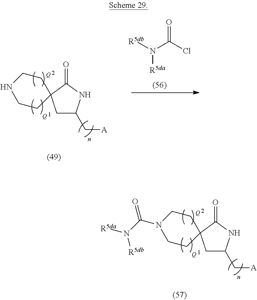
C1C(C[A])NC(=O)C12CCN(C(N([R5da])[R5db])=O)CC2.[Q].[Q].C1C(C[A])NC(=O)C12CCNCC2.[Q].[Q].O=C(Cl)N([R5db])[R5da]
